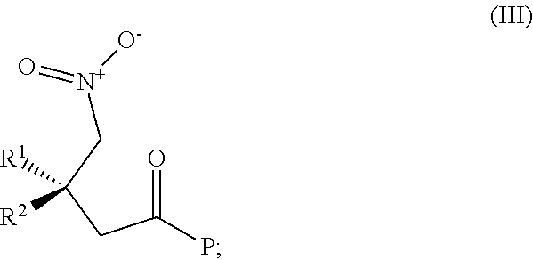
[N+]([O-])(=O)CC([R1])([R2])CC(=O)P
